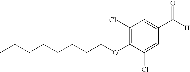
CCCCCCCCOC1=C(Cl)C=C(C([H])=O)C=C1Cl
